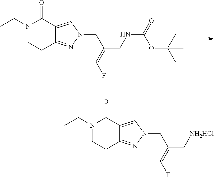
N1(CC)CCC2=NN(CC(CNC(OC(C)(C)C)=O)=CF)C=C2C1=O.N1(CC)CCC2=NN(CC(C[NH2HCl])=CF)C=C2C1=O
